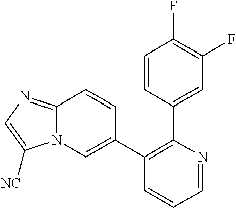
C1=NC(C2=CC(F)=C(F)C=C2)=C(C2=CN3C(=NC=C3[NC])C=C2)C=C1
